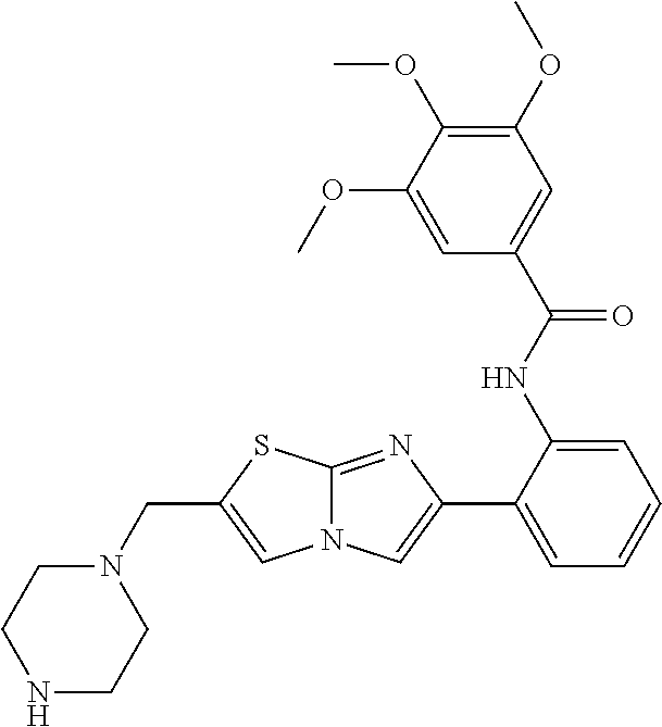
N1CCN(CC2=CN3C(=NC(C4=CC=CC=C4NC(C4=CC(OC)=C(OC)C(OC)=C4)=O)=C3)S2)CC1
